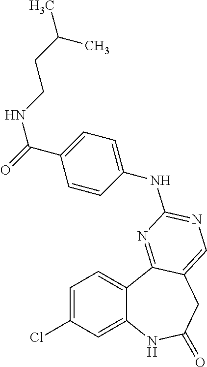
C1=C(Cl)C=C2C(=C1)C1=NC(NC3=CC=C(C(=O)NCCC(C)C)C=C3)=NC=C1CC(=O)N2
